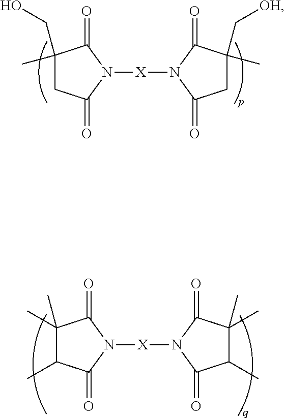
C1(C)(C)C(C)C(=O)N([X]N2C(=O)C(C)(C)C(C)C2=O)C1=O.C1(CO)(C)CC(=O)N([X]N2C(=O)C(C[OH])(C)CC2=O)C1=O
